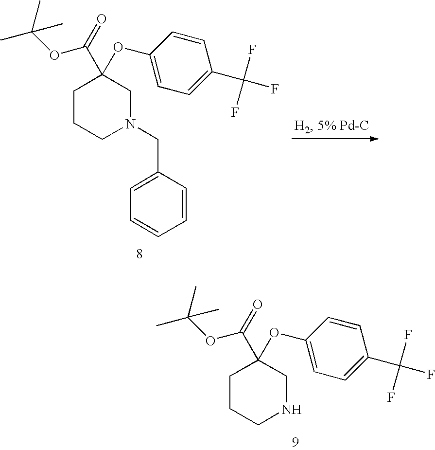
C1CCN(CC2=CC=CC=C2)CC1(OC1=CC=C(C(F)(F)F)C=C1)C(OC(C)(C)C)=O.C1CCNCC1(OC1=CC=C(C(F)(F)F)C=C1)C(OC(C)(C)C)=O
